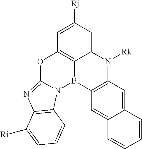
C12=CC([Rj])=CC3=C1B(C1=C(N2[Rk])C=C2C(=C1)C=CC=C2)N1C(=NC2=C1C=CC=C2[Ri])O3
